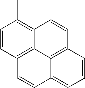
C12=C(C)C=CC3=C1C1=C(C=C2)C=CC=C1C=C3
